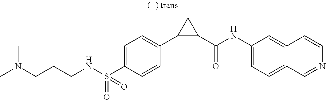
N(S(C1=CC=C(C2C(C(NC3=CC=C4C(=C3)C=CN=C4)=O)C2)C=C1)(=O)=O)CCCN(C)C
